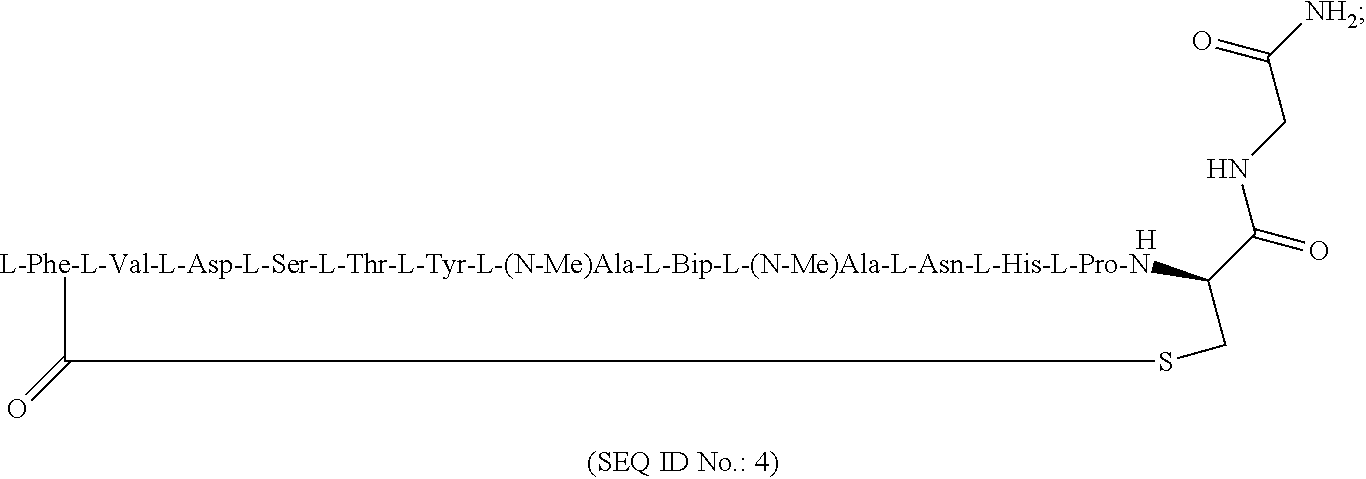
[L-Phe-L-Val-L-Asp-L-Ser-L-Thr-L-Tyr-L-(N-Me)Ala-L-Bip-L-(N-Me)Ala-L-Asn-L-His-L-Pro-N]1C(C(=O)NCC([NH2])=O)CSC1=O.[H]
